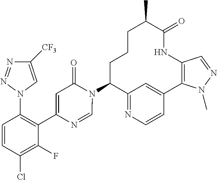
C12=NC=CC(=C1)C1=C(NC(=O)C(C)CCCC2N2C(=O)C=C(C3=C(N4C=C([CF3])N=N4)C=CC(Cl)=C3F)N=C2)C=NN1C
